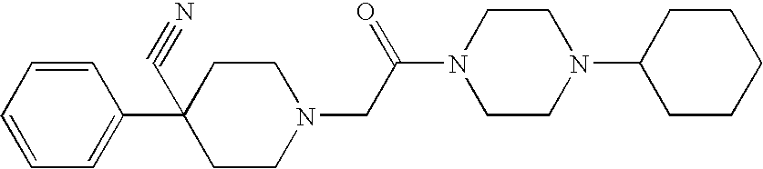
C1=CC=CC=C1C1(C#N)CCN(CC(N2CCN(C3CCCCC3)CC2)=O)CC1
